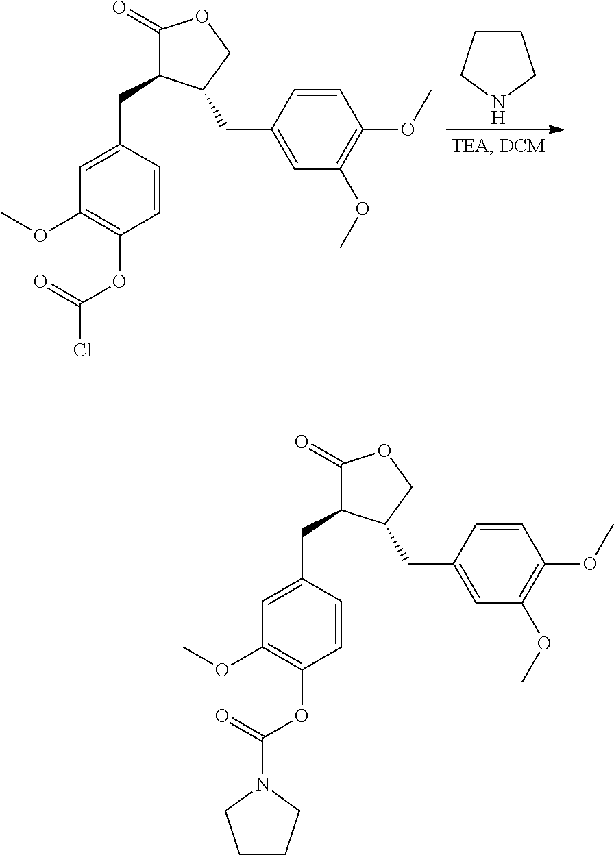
C(C1C(=O)OCC1CC1=CC(OC)=C(OC)C=C1)C1=CC(OC)=C(OC(=O)Cl)C=C1.C1CCNC1.C(C1C(=O)OCC1CC1=CC(OC)=C(OC)C=C1)C1=CC(OC)=C(OC(=O)N2CCCC2)C=C1
